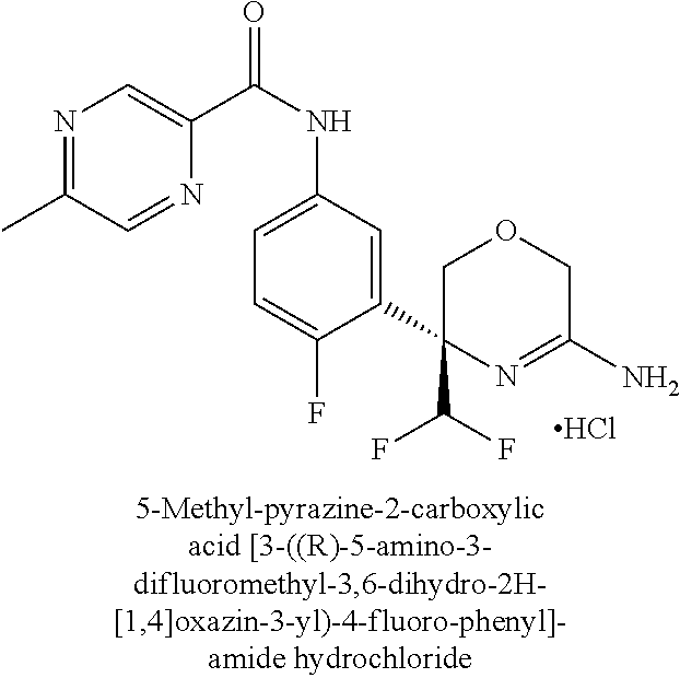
C1(C2=CC(NC(=O)C3=CN=C(C)C=N3)=CC=C2F)(C(F)F)N=C(N)COC1.Cl
